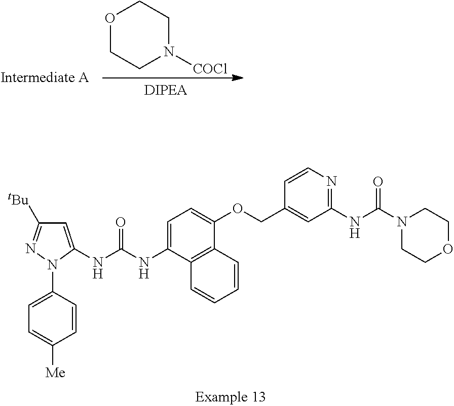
[COCl]N1CCOCC1.C1=C(NC(NC2=CC=C(OCC3=CC(NC(N4CCOCC4)=O)=NC=C3)C3=C2C=CC=C3)=O)N(C2=CC=C([Me])C=C2)N=C1[tBu]
